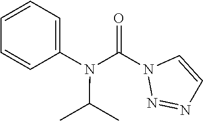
O=C(N1N=NC=C1)N(C1=CC=CC=C1)C(C)C
